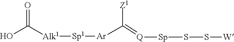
C(O)(=O)[Alk1][Sp1][Ar]C([Z1])=[Q][Sp]SS[W]
